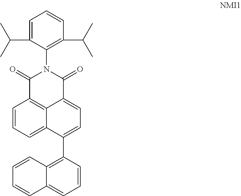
C1=CC=C2C3=C1C(=O)N(C1=C(C(C)C)C=CC=C1C(C)C)C(=O)C3=CC=C2C1=C2C(=CC=C1)C=CC=C2
